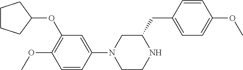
C1CCC(OC2=C(OC)C=CC(N3CCNC(CC4=CC=C(OC)C=C4)C3)=C2)C1
